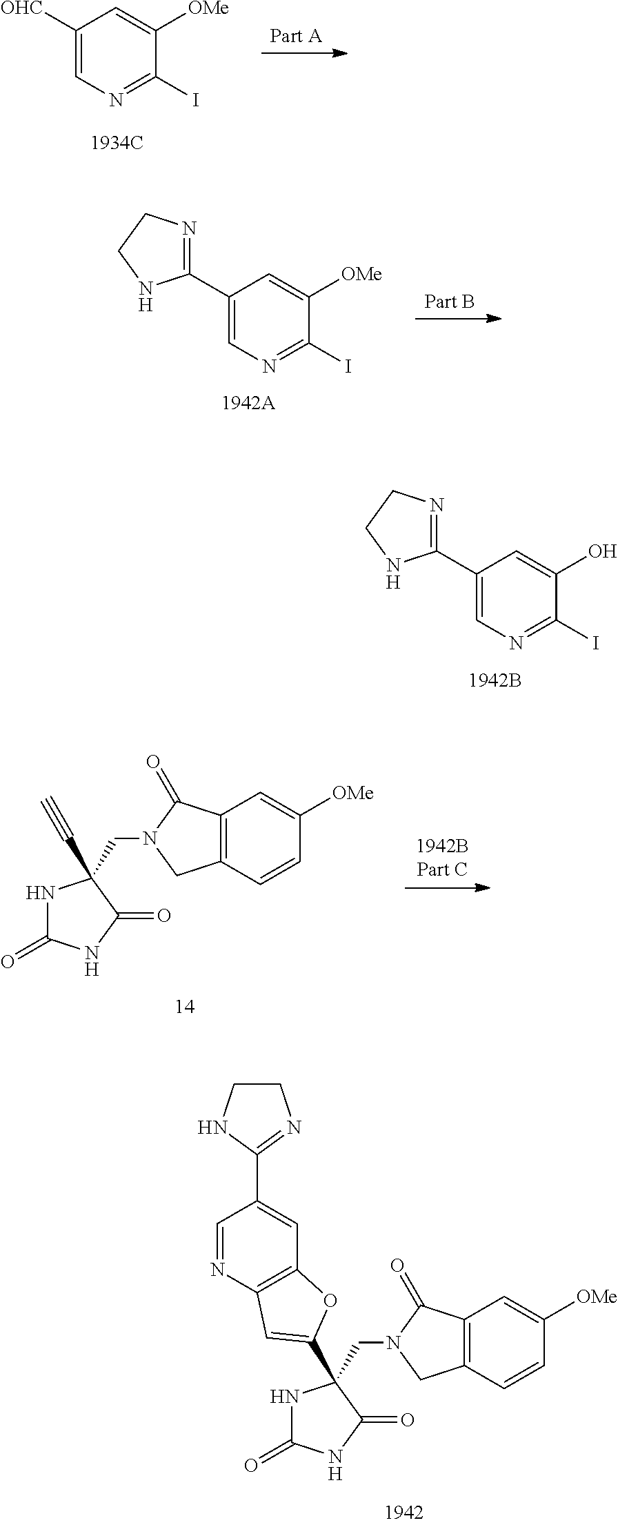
C1([OHC])=CN=C(I)C([OMe])=C1.N1C(=O)NC(=O)C1(CN1CC2=C(C1=O)C=C([OMe])C=C2)C1=CC2=C(C=C(C3=NCCN3)C=N2)O1.N1C(=O)NC(=O)C1(CN1CC2=C(C1=O)C=C([OMe])C=C2)C#C.C1(C2=NCCN2)=CN=C(I)C(O)=C1.C1(C2=NCCN2)=CN=C(I)C([OMe])=C1
